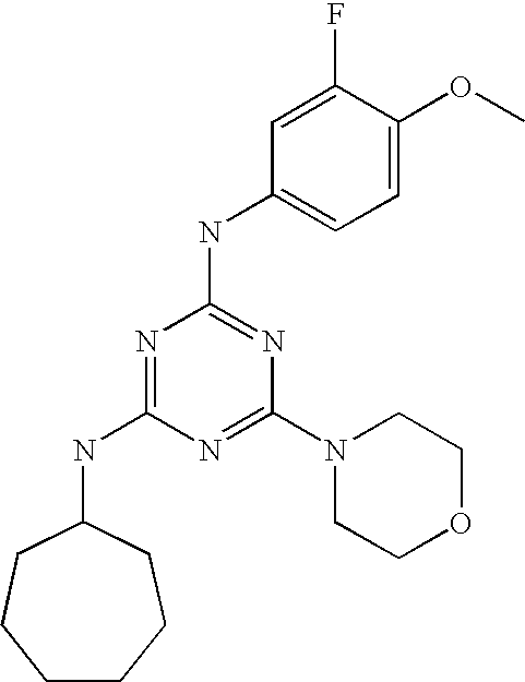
N1=C(NC2CCCCCC2)N=C(N2CCOCC2)N=C1NC1=CC=C(OC)C(F)=C1
